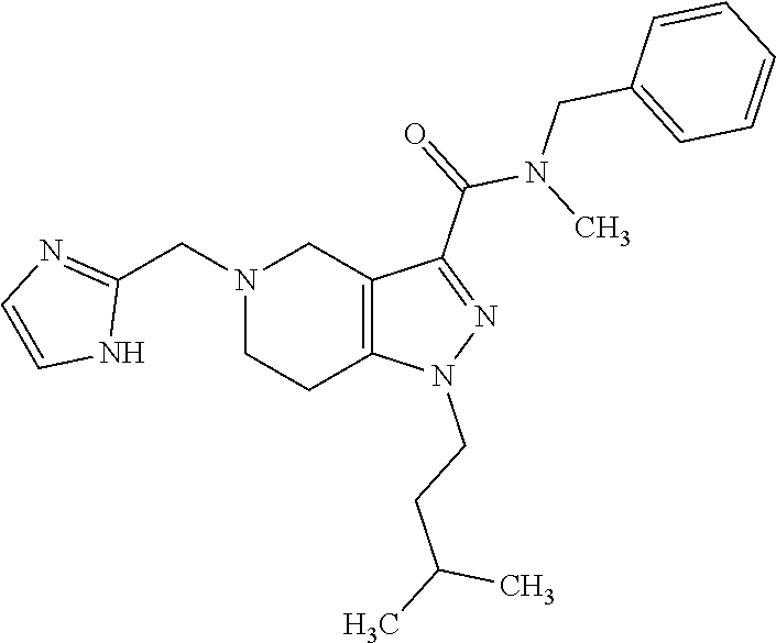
N1(CC2=NC=CN2)CCC2=C(C1)C(C(N(C)CC1=CC=CC=C1)=O)=NN2CCC(C)C
